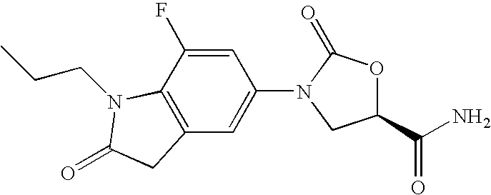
C12=C(C(F)=CC(N3CC(C(N)=O)OC3=O)=C1)N(CCC)C(=O)C2
